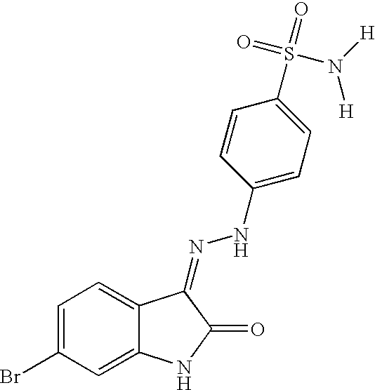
C1=C(Br)C=C2C(=C1)C(=NNC1=CC=C(S(=O)(=O)N([H])[H])C=C1)C(=O)N2
